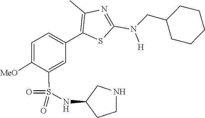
C(C1CCCCC1)N(C1=NC(C)=C(C2=CC=C([MeO])C(S(=O)(=O)NC3CCNC3)=C2)S1)[H]
